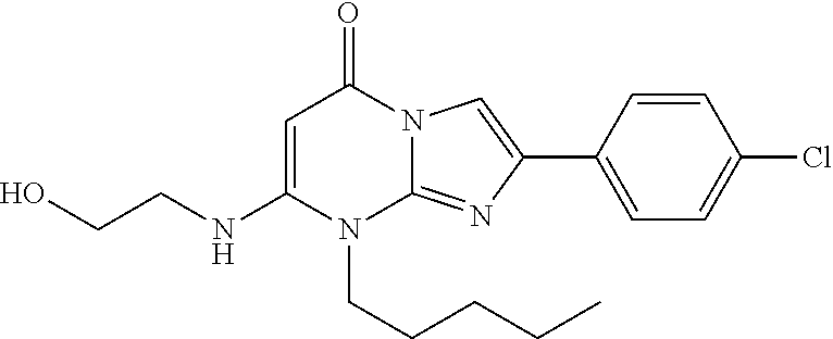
N1(CCCCC)C2=NC(C3=CC=C(Cl)C=C3)=CN2C(=O)C=C1NCCO
